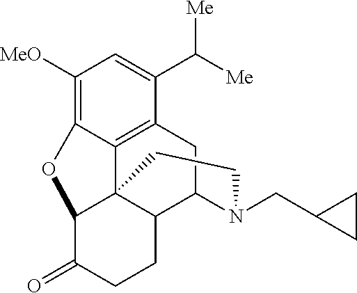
C1([MeO])=C2C3=C(C(C([Me])[Me])=C1)CC1C4C3(C(C(=O)CC4)O2)CCN1CC1CC1
